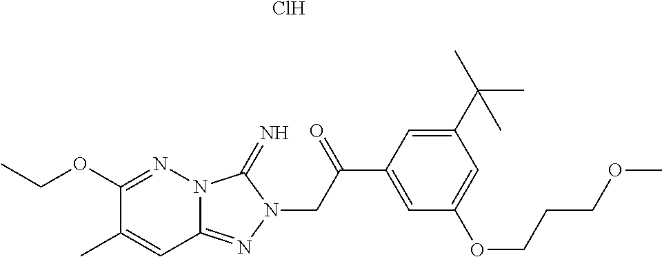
C12=NN(CC(C3=CC(OCCCOC)=CC(C(C)(C)C)=C3)=O)C(=N)N1N=C(OCC)C(C)=C2.Cl
